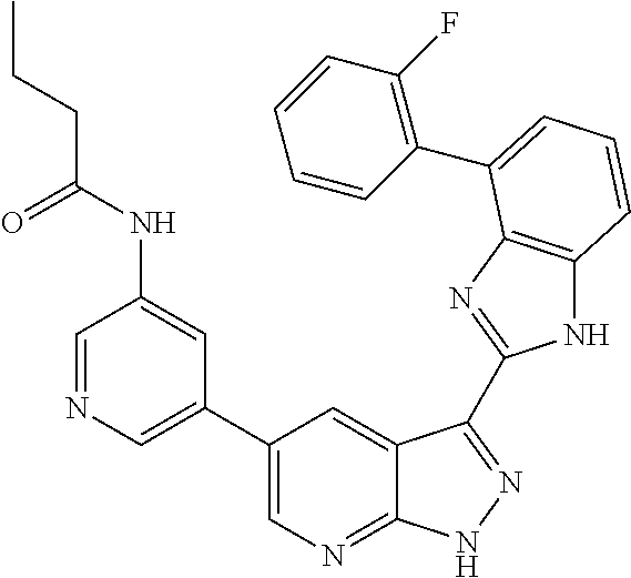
C1(C2=CN=CC(NC(CCC)=O)=C2)=CN=C2C(=C1)C(C1=NC3=C(N1)C=CC=C3C1=C(F)C=CC=C1)=NN2
